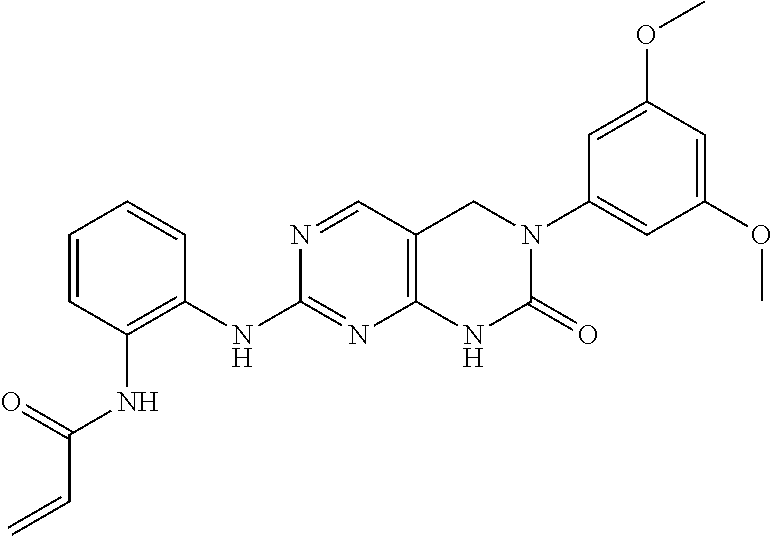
C1=CC=CC(NC2=NC3=C(C=N2)CN(C2=CC(OC)=CC(OC)=C2)C(=O)N3)=C1NC(C=C)=O
